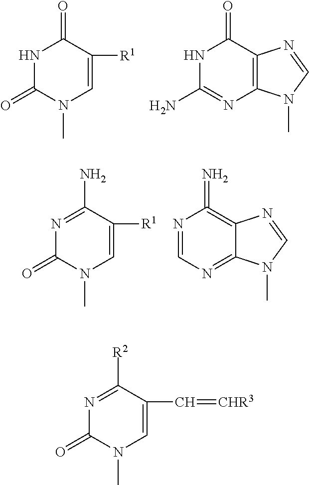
N1C(=O)N(C)C=C([R1])C1=O.N1C(N)=NC2=C(C1=O)N=CN2C.N1=C(N)C([R1])=CN(C)C1=O.N1=CN=C2C(=C1=N)N=CN2C.N1=C([R2])C(C=[CHR3])=CN(C)C1=O
